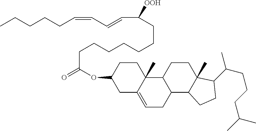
CCCCCC=CC=CC(CCCCCCCC(=O)OC1CC2=CCC3C(C2(C)CC1)CCC1(C)C3CCC1C(CCCC(C)C)C)[OOH]
